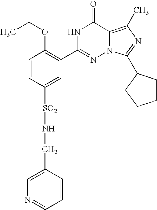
C1=CC([SO2]NCC2=CN=CC=C2)=CC(C2=NN3C(=C(C)N=C3C3CCCC3)C(=O)N2)=C1OCC
